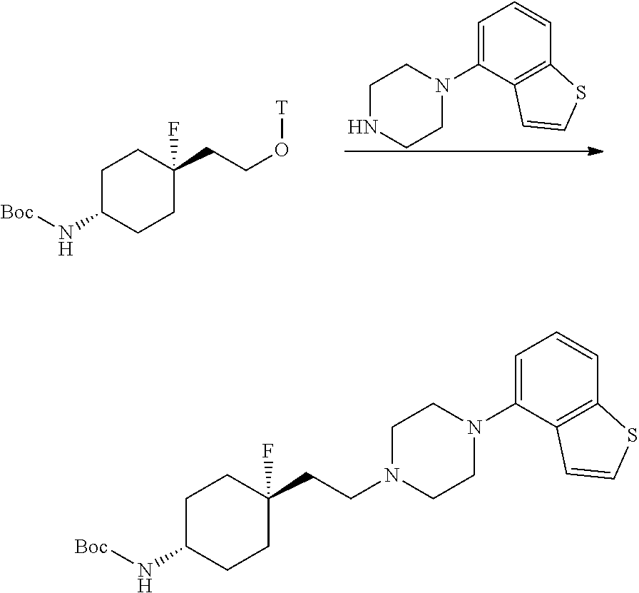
C1C(N[Boc])CCC(CCO[T])(F)C1.C1NCCN(C2=CC=CC3=C2C=CS3)C1.C1C(N[Boc])CCC(CCN2CCN(C3=CC=CC4=C3C=CS4)CC2)(F)C1
